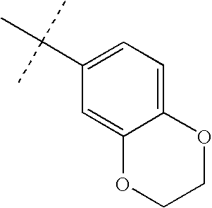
C1(C(C)(C)C)=CC=C2C(=C1)OCCO2
